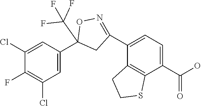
C1(Cl)=CC(C2(C(F)(F)F)CC(C3=CC=C(C(O)=O)C4=C3CCS4)=NO2)=CC(Cl)=C1F
